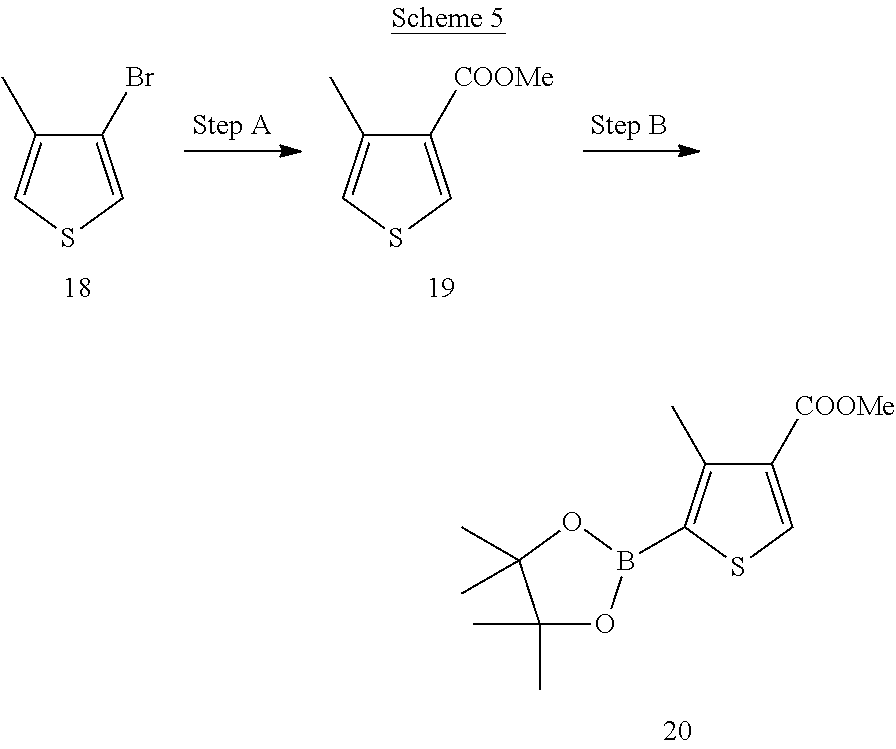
S1C=C([COOMe])C(C)=C1.S1C=C(Br)C(C)=C1.S1C=C([COOMe])C(C)=C1B1OC(C)(C)C(C)(C)O1
